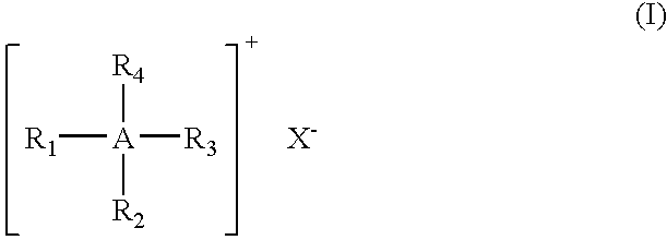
[R1][A]([R3])([R4])[R2]
